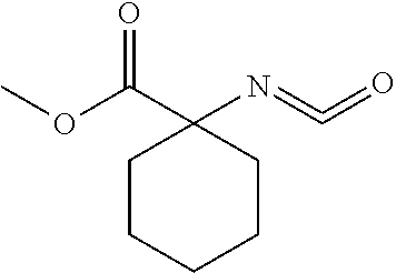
C1CCCCC1(N=C=O)C(OC)=O
